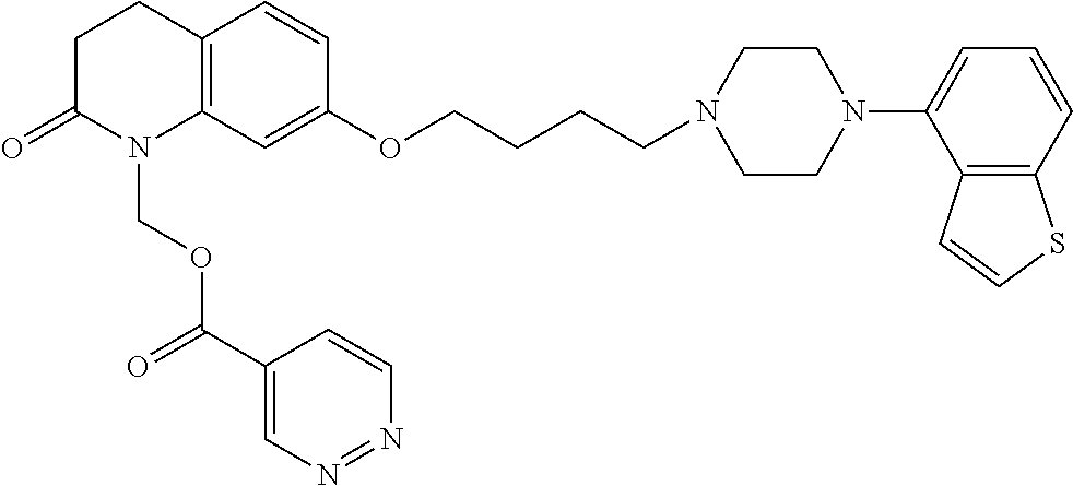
C1C(=O)N(COC(C2=CN=NC=C2)=O)C2=C(C1)C=CC(OCCCCN1CCN(C3=CC=CC4=C3C=CS4)CC1)=C2
